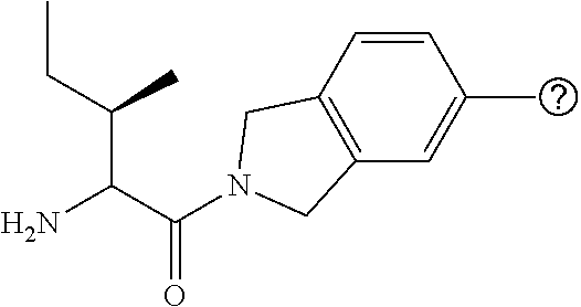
C1=CC2=C(C=C1C)CN(C(C(N)C(CC)C)=O)C2
